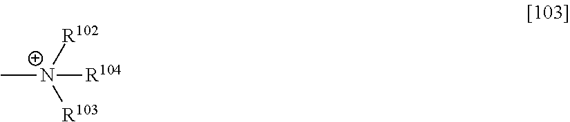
C[N+]([R102])([R103])[R104]
